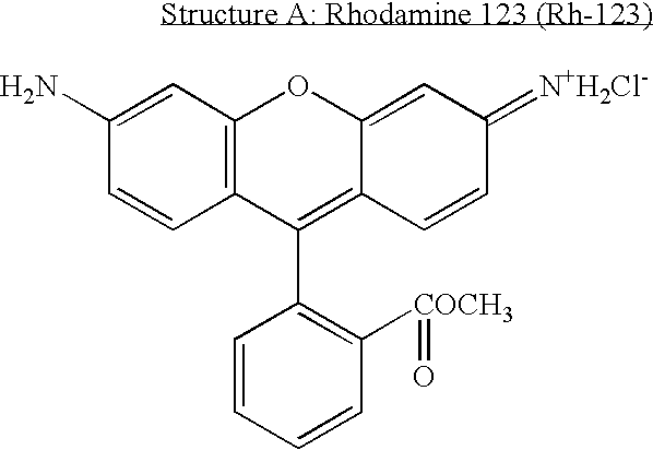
C1=C(N)C=CC2=C1OC1=CC(=[N+H2Cl-])C=CC1=C2C1=C([COCH3]=O)C=CC=C1
